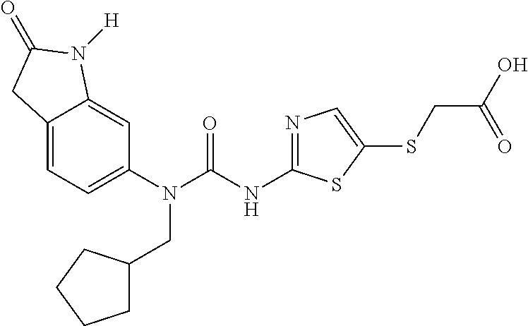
C1(N(CC2CCCC2)C(=O)NC2=NC=C(SCC(=O)O)S2)=CC=C2C(=C1)N([H])C(=O)C2
